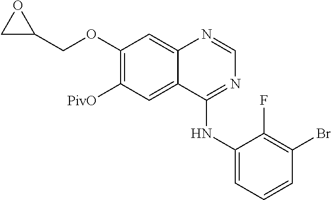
C1(OCC2OC2)=C([PivO])C=C2C(=C1)N=CN=C2NC1=CC=CC(Br)=C1F
